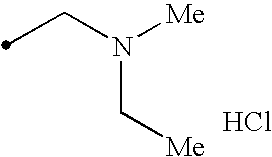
Cl.C(N([Me])C[Me])C
